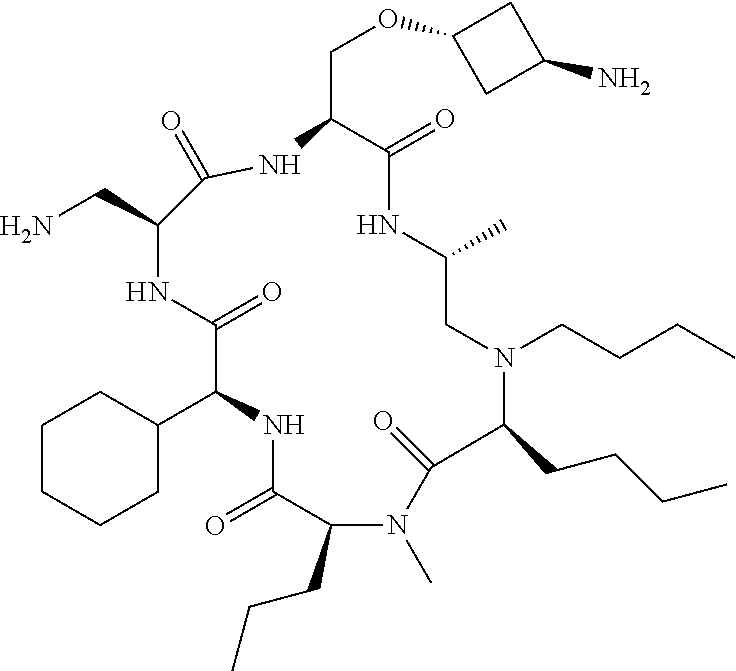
C1CCCC(C2NC(=O)C(CCC)N(C)C(=O)C(CCCC)N(CCCC)CC(C)NC(=O)C(COC3CC(N)C3)NC(=O)C(CN)NC2=O)C1
